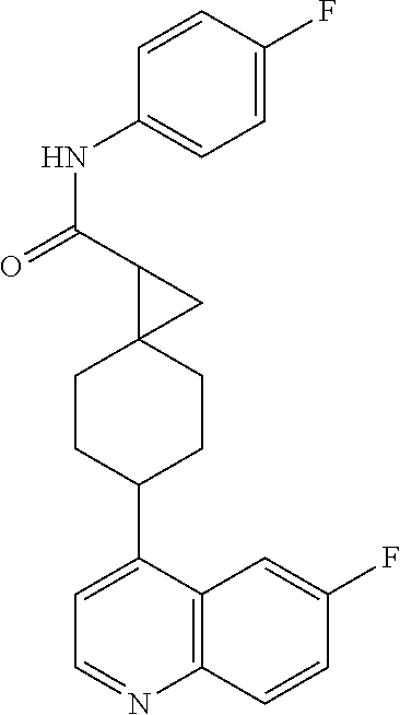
C1(NC(=O)C2C3(C2)CCC(C2=CC=NC4=C2C=C(F)C=C4)CC3)=CC=C(F)C=C1
